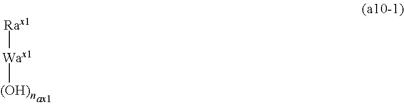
[Wax1]([(OH)n])[Rax1]
